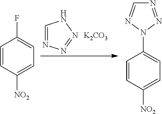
C1=CC([NO2])=CC=C1F.C1=CC([NO2])=CC=C1N1N=CN=N1.C1=NN=NN1.[K2CO3]
